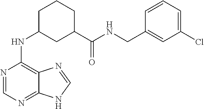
C1C(NC2=C3C(=NC=N2)NC=N3)CC(C(NCC2=CC(Cl)=CC=C2)=O)CC1
